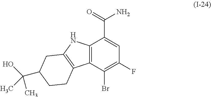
C12=C(C(Br)=C(F)C=C1C(=O)N)C1=C(N2)CC(C(O)(C)C)CC1
